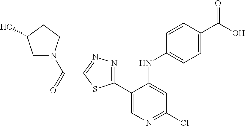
C1(C2=NN=C(C(=O)N3CC(O)CC3)S2)=CN=C(Cl)C=C1NC1=CC=C(C(O)=O)C=C1
